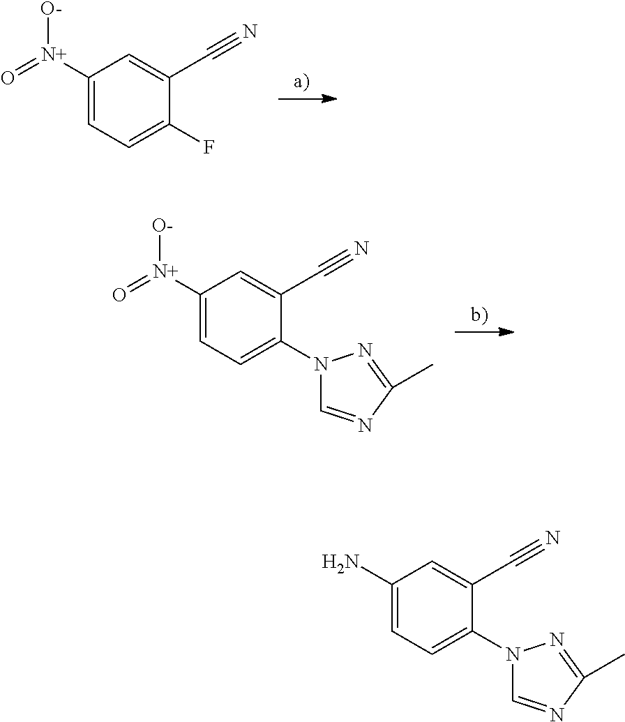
C1([N+](=O)[O-])=CC=C(F)C(C#N)=C1.C1([N+](=O)[O-])=CC=C(N2C=NC(C)=N2)C(C#N)=C1.C1(N)=CC=C(N2C=NC(C)=N2)C(C#N)=C1
